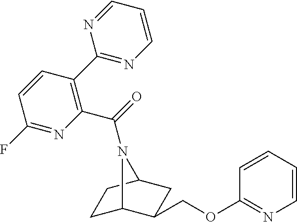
C1C2C(COC3=NC=CC=C3)CC(C1)N2C(=O)C1=C(C2=NC=CC=N2)C=CC(F)=N1
